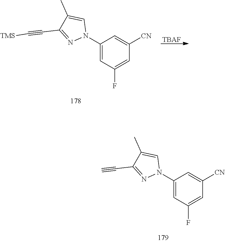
C1(N2C=C(C)C(C#C[TMS])=N2)=CC(F)=CC([CN])=C1.[TBAF].C1(N2C=C(C)C(C#C)=N2)=CC(F)=CC([CN])=C1
